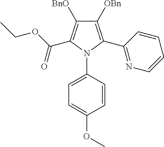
C1([OBn])=C(C2=NC=CC=C2)N(C2=CC=C(OC)C=C2)C(C(OCC)=O)=C1[BnO]
